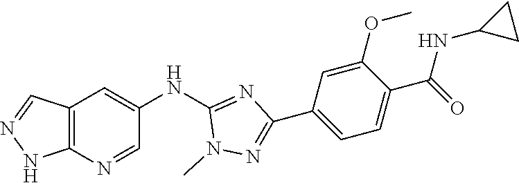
C12=C(N=CC(NC3=NC(C4=CC=C(C(NC5CC5)=O)C(OC)=C4)=NN3C)=C1)NN=C2
